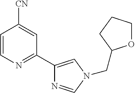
C1=CN=C(C2=CN(CC3OCCC3)C=N2)C=C1[CN]
